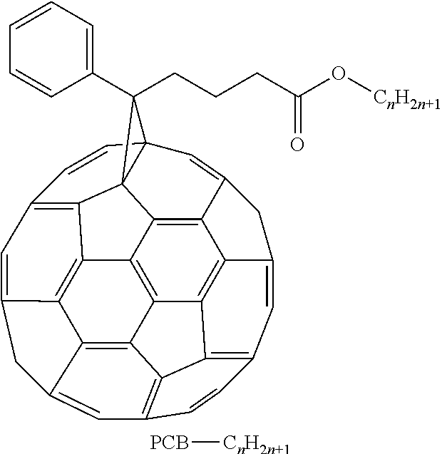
C12=C3C4=C5C6=C1C1=CC7=C6C68C5=C5C9=C4C4=C(C=C9CC5=CC6(C=C7)C8(C5=CC=CC=C5)CCCC(O[CnH2n+1])=O)C=CC(=C34)C=C2C1.[PCB][CnH2n+1]
